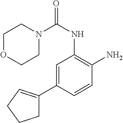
N1(C(NC2=C(N)C=CC(C3=CCCC3)=C2)=O)CCOCC1
